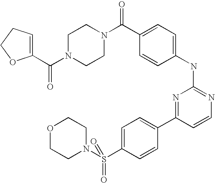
C1N(C(C2=CCCO2)=O)CCN(C(C2=CC=C(NC3=NC=CC(C4=CC=C(S(N5CCOCC5)(=O)=O)C=C4)=N3)C=C2)=O)C1
